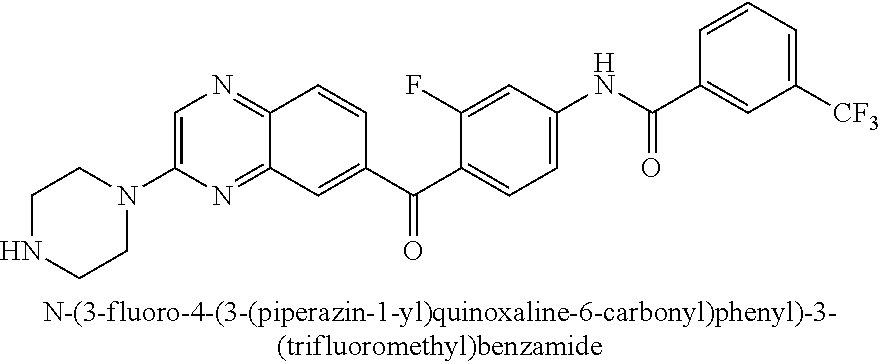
C1NCCN(C2=CN=C3C(=N2)C=C(C(C2=CC=C(NC(=O)C4=CC([CF3])=CC=C4)C=C2F)=O)C=C3)C1
